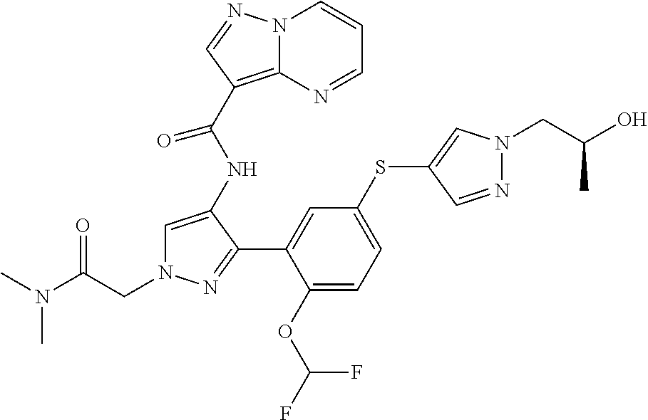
C1=C(NC(C2=C3N(C=CC=N3)N=C2)=O)C(C2=CC(SC3=CN(CC(O)C)N=C3)=CC=C2OC(F)F)=NN1CC(N(C)C)=O
